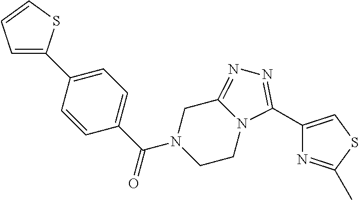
C1(C2=CC=CS2)=CC=C(C(N2CCN3C(=NN=C3C3=CSC(C)=N3)C2)=O)C=C1
